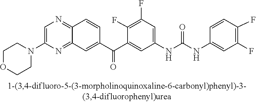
C1=C(N2CCOCC2)N=C2C(=N1)C=CC(C(C1=CC(NC(NC3=CC(F)=C(F)C=C3)=O)=CC(F)=C1F)=O)=C2
